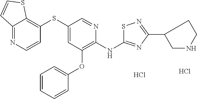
S(C1=CC(OC2=CC=CC=C2)=C(NC2=NC(C3CNCC3)=NS2)N=C1)C1=C2C(=NC=C1)C=CS2.Cl.Cl
